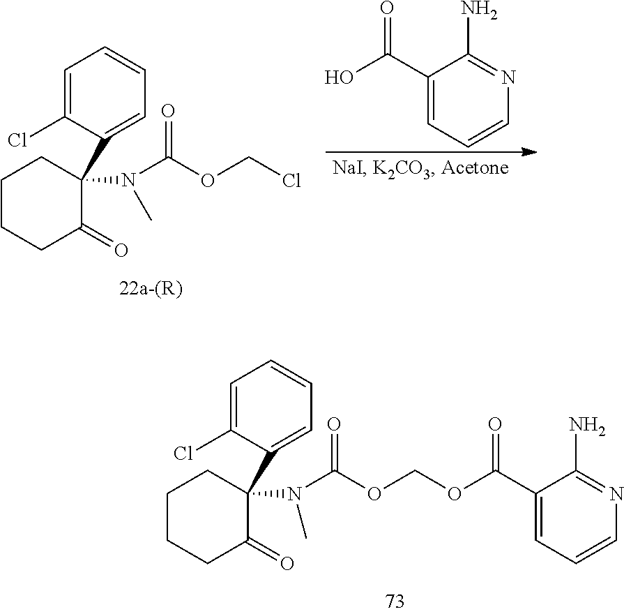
C1=C(Cl)C(C2(N(C(OCCl)=O)C)CCCCC2=O)=CC=C1.OC(C1=CC=CN=C1N)=O.C1=C(Cl)C(C2(N(C(OCOC(C3=CC=CN=C3N)=O)=O)C)CCCCC2=O)=CC=C1
